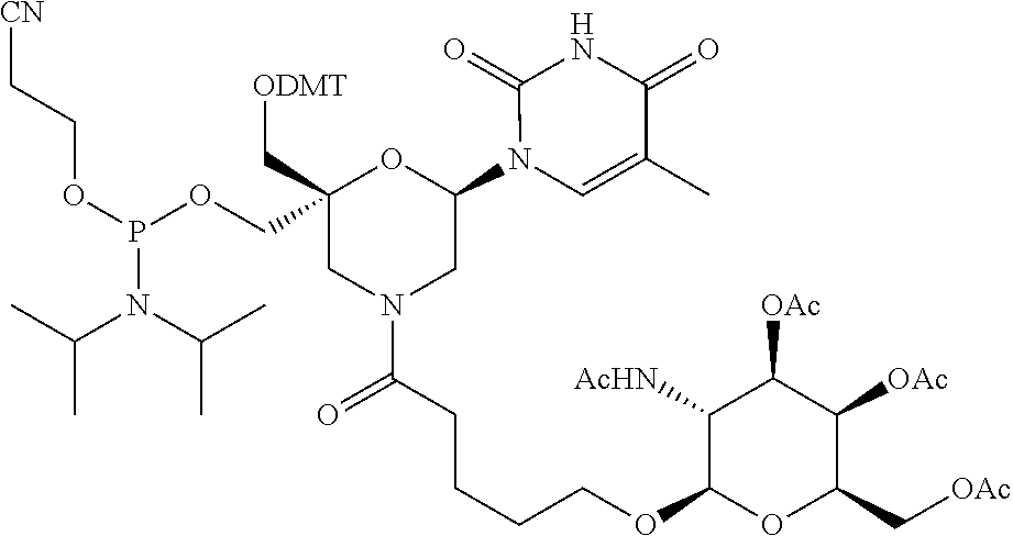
C1(N2C=C(C)C(=O)NC2=O)OC(COP(OCC[CN])N(C(C)C)C(C)C)(C[ODMT])CN(C(CCCCOC2OC(C[OAc])C([OAc])C([OAc])C2[AcHN])=O)C1
